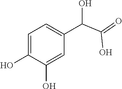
C1=C(C(O)C(O)=O)C=C(O)C(O)=C1
